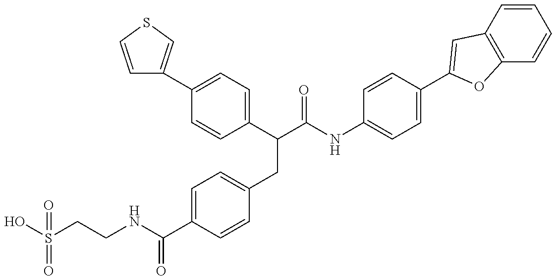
OS(CCNC(C1=CC=C(CC(C(NC2=CC=C(C3=CC4=C(C=CC=C4)O3)C=C2)=O)C2=CC=C(C3=CSC=C3)C=C2)C=C1)=O)(=O)=O
